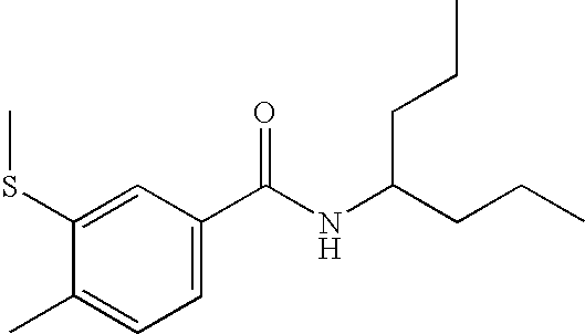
C1(SC)=CC(C(NC(CCC)CCC)=O)=CC=C1C
